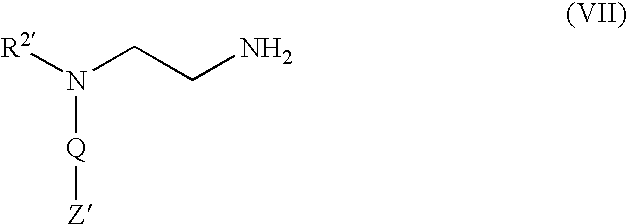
[R2]N(CCN)[Q][Z]
